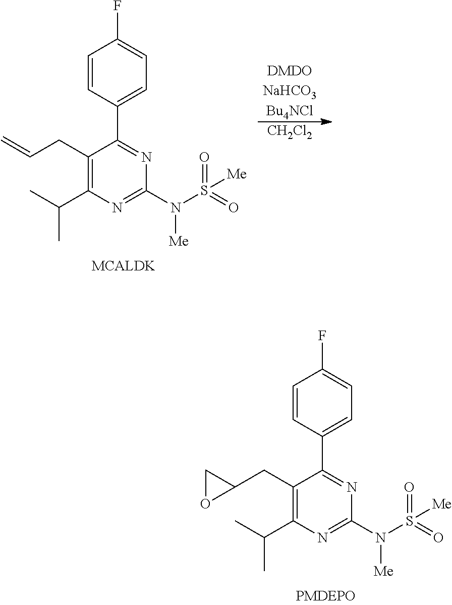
C1=CC(C2=NC(N(S(=O)(=O)[Me])[Me])=NC(C(C)C)=C2CC=C)=CC=C1F.[DMDONaHCO3Bu4NCl].[CH2Cl2].C1=CC(C2=NC(N(S(=O)(=O)[Me])[Me])=NC(C(C)C)=C2CC2CO2)=CC=C1F
